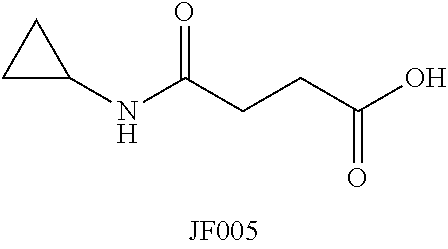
C1(NC(CCC(O)=O)=O)CC1
